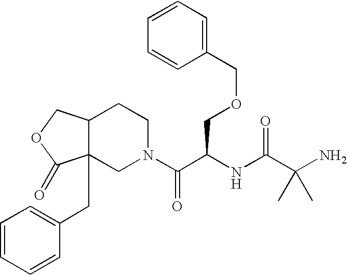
C12(CC3=CC=CC=C3)C(COC1=O)CCN(C(C(NC(C(N)(C)C)=O)COCC1=CC=CC=C1)=O)C2
